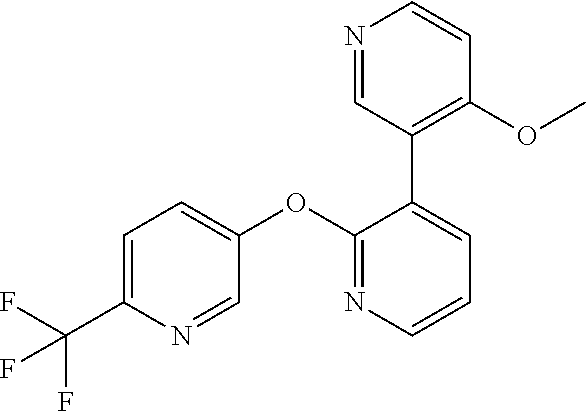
C1=C(C(F)(F)F)N=CC(OC2=NC=CC=C2C2=C(OC)C=CN=C2)=C1
